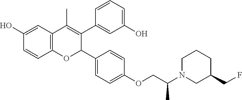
C12=C(C=C(O)C=C1)C(C)=C(C1=CC(O)=CC=C1)C(C1=CC=C(OCC(N3CCCC(CF)C3)C)C=C1)O2
